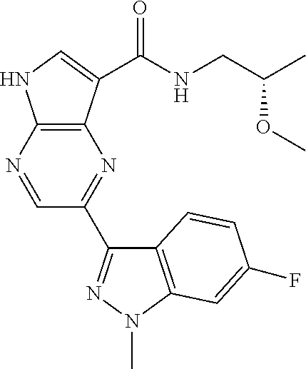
C1=NC2=C(N=C1C1=NN(C)C3=C1C=CC(F)=C3)C(C(NCC(C)OC)=O)=CN2
